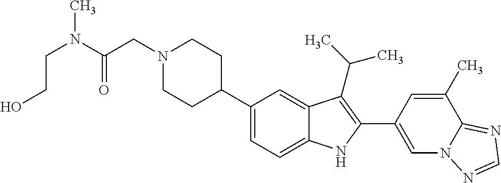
N1(CC(=O)N(C)CCO)CCC(C2=CC=C3C(=C2)C(C(C)C)=C(C2=CN4C(=NC=N4)C(C)=C2)N3)CC1
